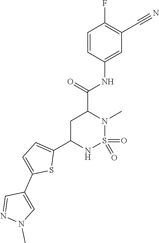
C1C(C2=CC=C(C3=CN(C)N=C3)S2)NS(=O)(=O)N(C)C1C(=O)NC1=CC(C#N)=C(F)C=C1
